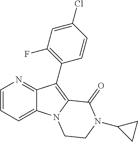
C12=CC=CN=C1C(C1=C(F)C=C(Cl)C=C1)=C1N2CCN(C2CC2)C1=O
